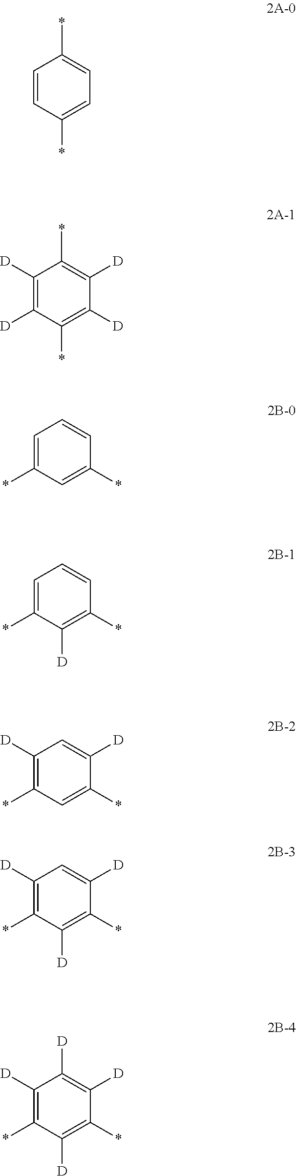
C1=CC(*)=CC=C1*.C1([D])=C([D])C(*)=C([D])C([D])=C1*.C1=C(*)C=C(*)C=C1.C1=C(*)C([D])=C(*)C=C1.C1([D])=C(*)C=C(*)C([D])=C1.C1([D])=C(*)C([D])=C(*)C([D])=C1.C1([D])=C(*)C([D])=C(*)C([D])=C1[D]
